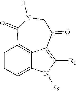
C1=CC=C2C3=C1C(=O)N([H])CC(=O)C3=C([R1])N2[R5]
